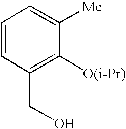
C1=CC(CO)=C([O(i-Pr)])C([Me])=C1
